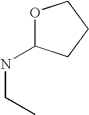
O1C(NCC)CCC1
